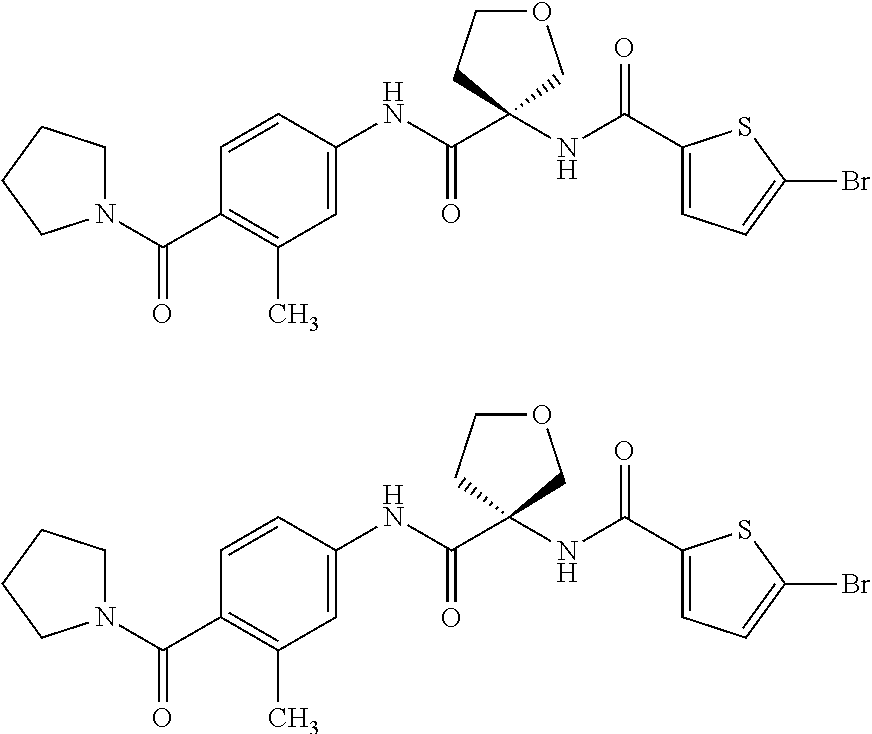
N1(C(C2=C(C)C=C(NC(C3(NC(C4=CC=C(Br)S4)=O)CCOC3)=O)C=C2)=O)CCCC1.N1(C(C2=C(C)C=C(NC(C3(NC(C4=CC=C(Br)S4)=O)CCOC3)=O)C=C2)=O)CCCC1
